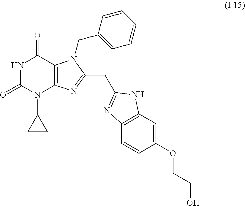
N1C(=O)N(C2CC2)C2=C(C1=O)N(CC1=CC=CC=C1)C(CC1=NC3=C(C=C(OCCO)C=C3)N1)=N2
